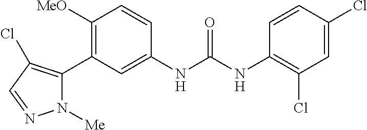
C1([MeO])=C(C2=C(Cl)C=NN2[Me])C=C(NC(NC2=C(Cl)C=C(Cl)C=C2)=O)C=C1
